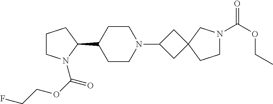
C1CN(C(OCCF)=O)C(C2CCN(C3CC4(C3)CCN(C(OCC)=O)C4)CC2)C1
